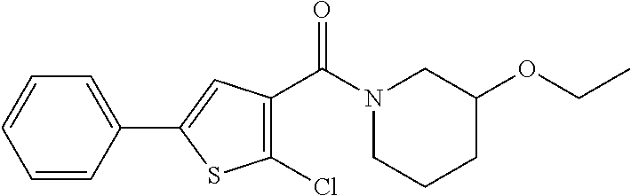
C1=CC(C2=CC(C(N3CCCC(OCC)C3)=O)=C(Cl)S2)=CC=C1
